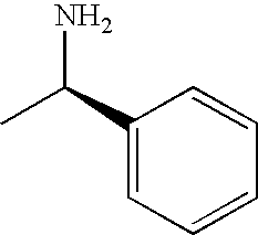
C1(C(C)N)=CC=CC=C1
